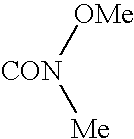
[OMe][CON][Me]
